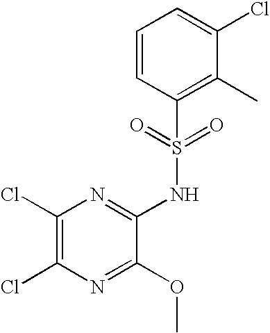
C1(Cl)=C(Cl)N=C(OC)C(NS(C2=C(C)C(Cl)=CC=C2)(=O)=O)=N1
